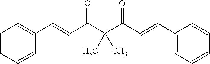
C(C(C(=O)C=CC1=CC=CC=C1)(C)C)(C=CC1=CC=CC=C1)=O
